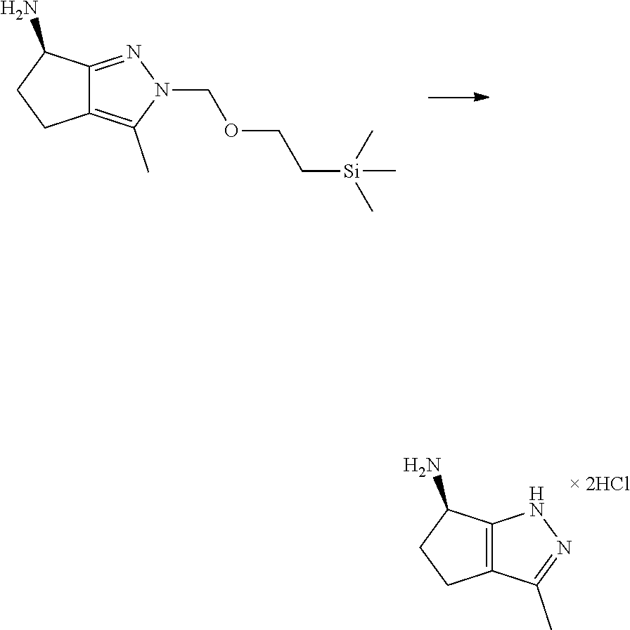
C12=NN(COCC[Si](C)(C)C)C(C)=C1CCC2N.C12=C(C(C)=NN1)CCC2N
